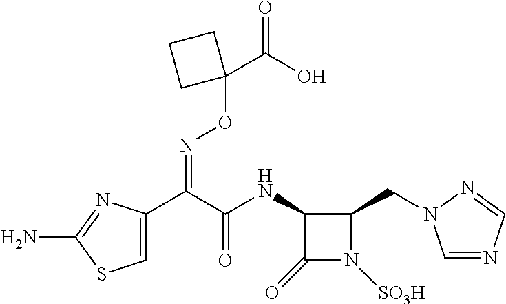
C1=C(C(C(NC2C(=O)N([SO3H])C2CN2C=NC=N2)=O)=NOC2(C(=O)O)CCC2)N=C(N)S1
